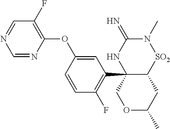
C1=NC(OC2=CC(C34C([SO2]N(C)C(=N)N3)CC(C)OC4)=C(F)C=C2)=C(F)C=N1
